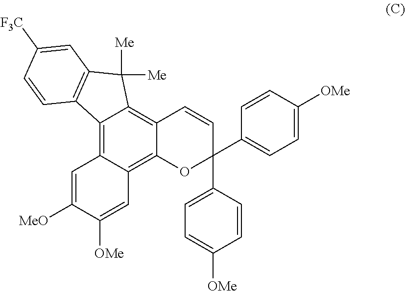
C1=C([MeO])C([OMe])=CC2=C3C(=C4C(=C12)C1=C(C4([Me])[Me])C=C([F3C])C=C1)C=CC(C1=CC=C([OMe])C=C1)(C1=CC=C([OMe])C=C1)O3
